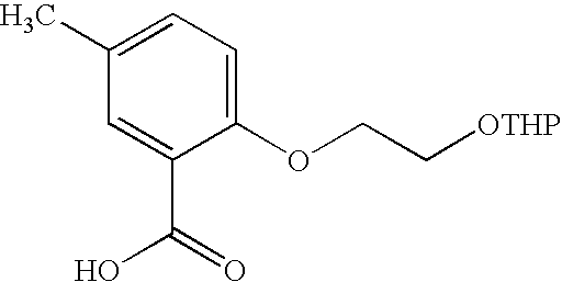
C1=C(C)C=C(C(=O)O)C(OCC[OTHP])=C1
